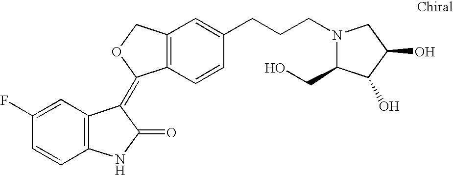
C1=C(F)C=CC2=C1C(=C1C3=C(C=C(CCCN4C(CO)C(O)C(O)C4)C=C3)CO1)C(=O)N2
